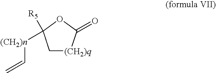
C1[(CH2)q]C(=O)OC1([R5])[(CH2)n]C=C
